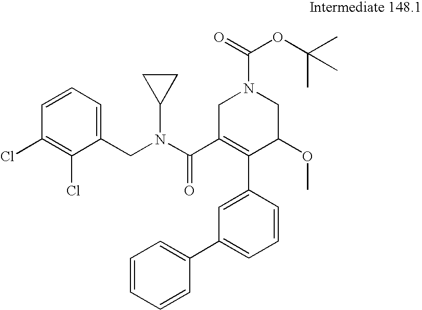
C1=CC(C2=C(C(=O)N(C3CC3)CC3=CC=CC(Cl)=C3Cl)CN(C(OC(C)(C)C)=O)CC2OC)=CC(C2=CC=CC=C2)=C1
